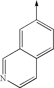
C1=C2C(=CC=C1->C)C=CN=C2
